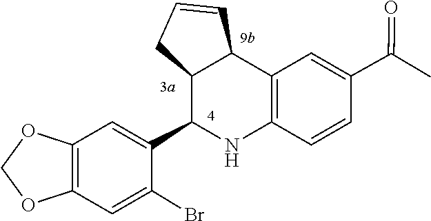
O1COC2=C1C=C(C1C3CC=CC3C3=C(C=CC(C(=O)C)=C3)N1)C(Br)=C2
